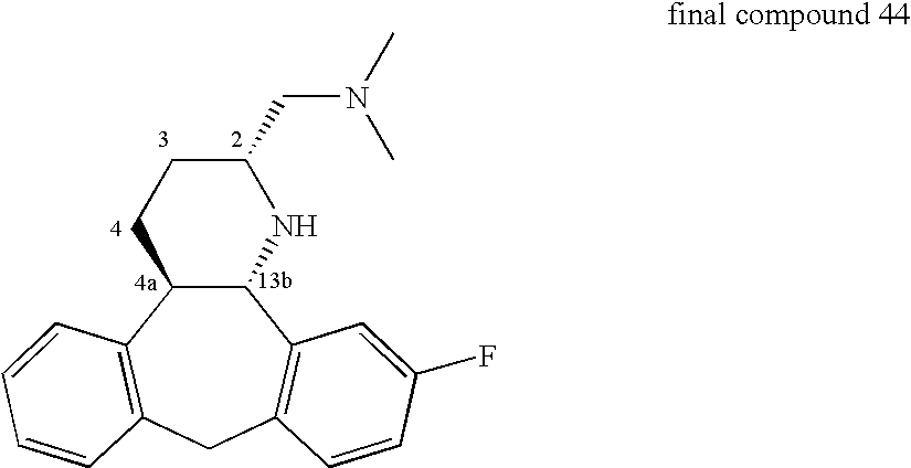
C12C(C3=C(CC4=C1C=CC=C4)C=CC(F)=C3)NC(CN(C)C)CC2
